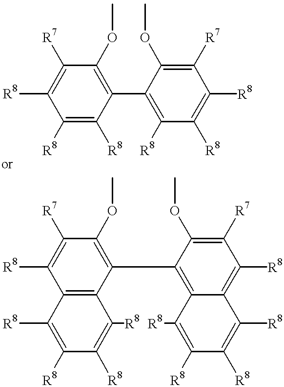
C1([R8])=C([R8])C(C2=C([R8])C([R8])=C([R8])C([R7])=C2OC)=C(OC)C([R7])=C1[R8].C12=C(C(C3=C4C(=C([R8])C([R7])=C3OC)C([R8])=C([R8])C([R8])=C4[R8])=C(OC)C([R7])=C1[R8])C([R8])=C([R8])C([R8])=C2[R8]
